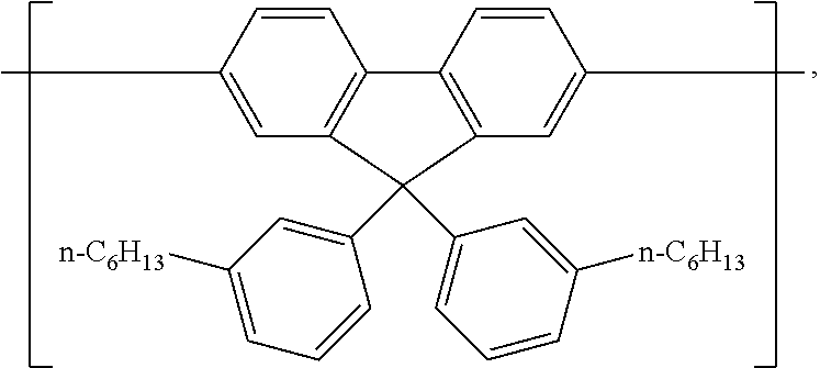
C1=CC(C)=CC2=C1C1=C(C=C(C)C=C1)C2(C1=CC([n-C6H13])=CC=C1)C1=CC=CC([n-C6H13])=C1
